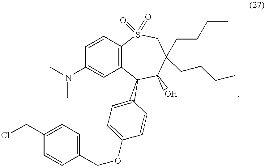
C1(CCl)=CC=C(COC2=CC=C(C3C4=C(C=CC(N(C)C)=C4)S(=O)(=O)CC(CCCC)(CCCC)C3O)C=C2)C=C1
